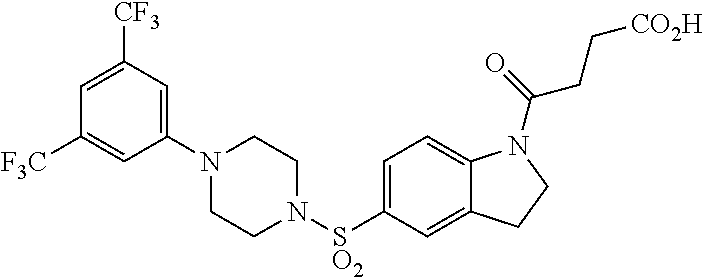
C1(N2CCN([SO2]C3=CC=C4C(=C3)CCN4C(=O)CC[CO2H])CC2)=CC([CF3])=CC([F3C])=C1
